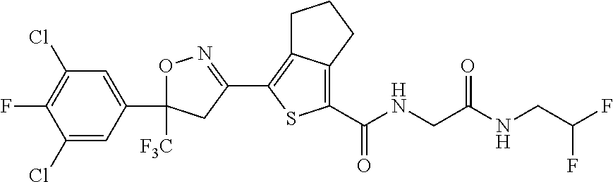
C1(Cl)=CC(C2([F3C])ON=C(C3=C4C(=C(C(NCC(NCC(F)F)=O)=O)S3)CCC4)C2)=CC(Cl)=C1F
